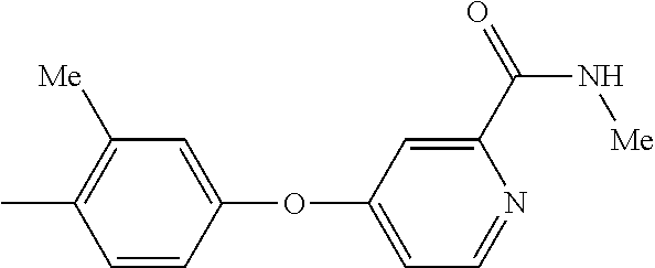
C1(C(=O)N[Me])=CC(OC2=CC([Me])=C(C)C=C2)=CC=N1
